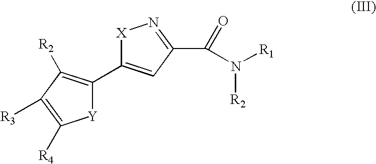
[X]1C(C2=C([R2])C([R3])=C([R4])[Y]2)=CC(C(=O)N([R1])[R2])=N1
